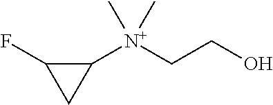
FC1CC1[N+](CCO)(C)C
